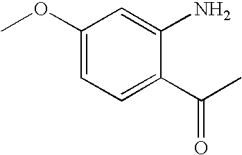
C1(OC)=CC=C(C(C)=O)C(N)=C1
